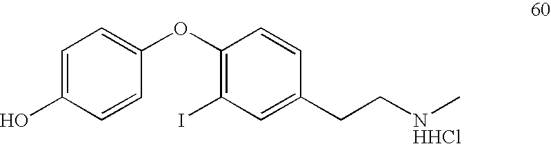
C1=C(O)C=CC(OC2=C(I)C=C(CC[NHHCl]C)C=C2)=C1
